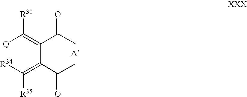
[Q]C(=C(C(=C([R34])[R35])C(C)=O)C(C)=O)[R30]
